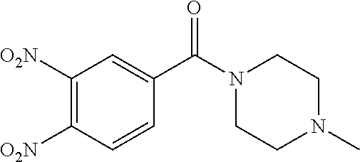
O=C(C1=CC([O2N])=C([O2N])C=C1)N1CCN(C)CC1
